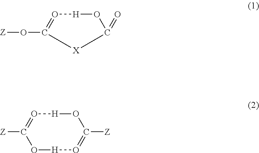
O(C1=O[H]OC(=O)[X]1)[Z].C1([Z])=O[H]OC([Z])=O[H]O1
